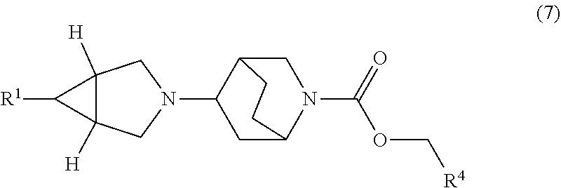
[R4]COC(=O)N1C2CC(N3CC4([H])C([R1])C4([H])C3)C(C1)CC2
